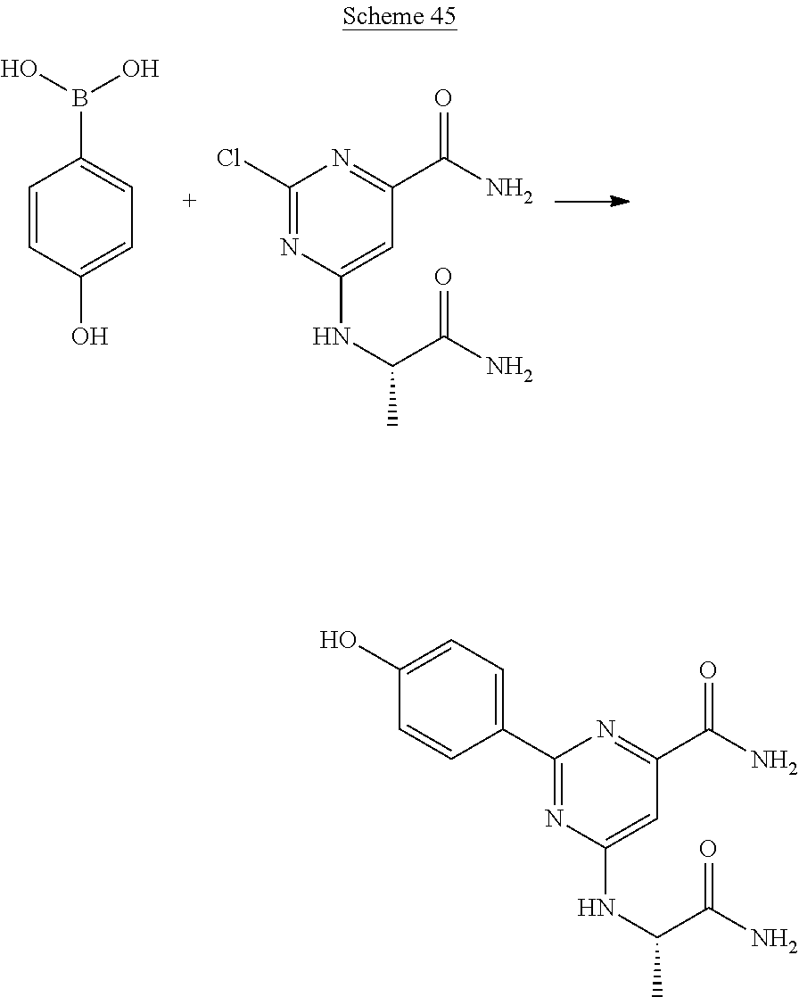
C1(Cl)=NC(NC(C)C(N)=O)=CC(C(N)=O)=N1.C1=CC(B(O)O)=CC=C1O.C1=C(C2=NC(NC(C)C(N)=O)=CC(C(N)=O)=N2)C=CC(O)=C1
